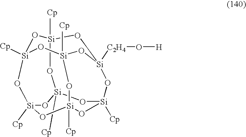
O1[Si]2([Cp])O[Si]3([Cp])O[Si]4([C2H4]O[H])CO[Si]1([Cp])O[Si]1([Cp])O[Si]([Cp])(O2)O[Si]([Cp])(O[Si]([Cp])(O1)O4)O3
